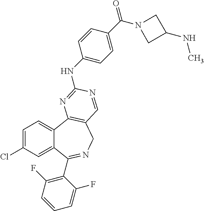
C1=C(Cl)C=C2C(=C1)C1=C(CN=C2C2=C(F)C=CC=C2F)C=NC(NC2=CC=C(C(=O)N3CC(NC)C3)C=C2)=N1
